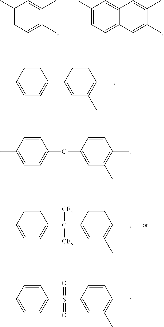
C1(C)=CC=C(C)C(C)=C1.C12=CC(C)=CC=C1C=C(C)C(C)=C2.C1=CC(C)=CC=C1C1=CC(C)=C(C)C=C1.O(C1=CC(C)=C(C)C=C1)C1=CC=C(C)C=C1.C(C1=CC(C)=C(C)C=C1)(C1=CC=C(C)C=C1)([CF3])[CF3].S(C1=CC(C)=C(C)C=C1)(C1=CC=C(C)C=C1)(=O)=O
